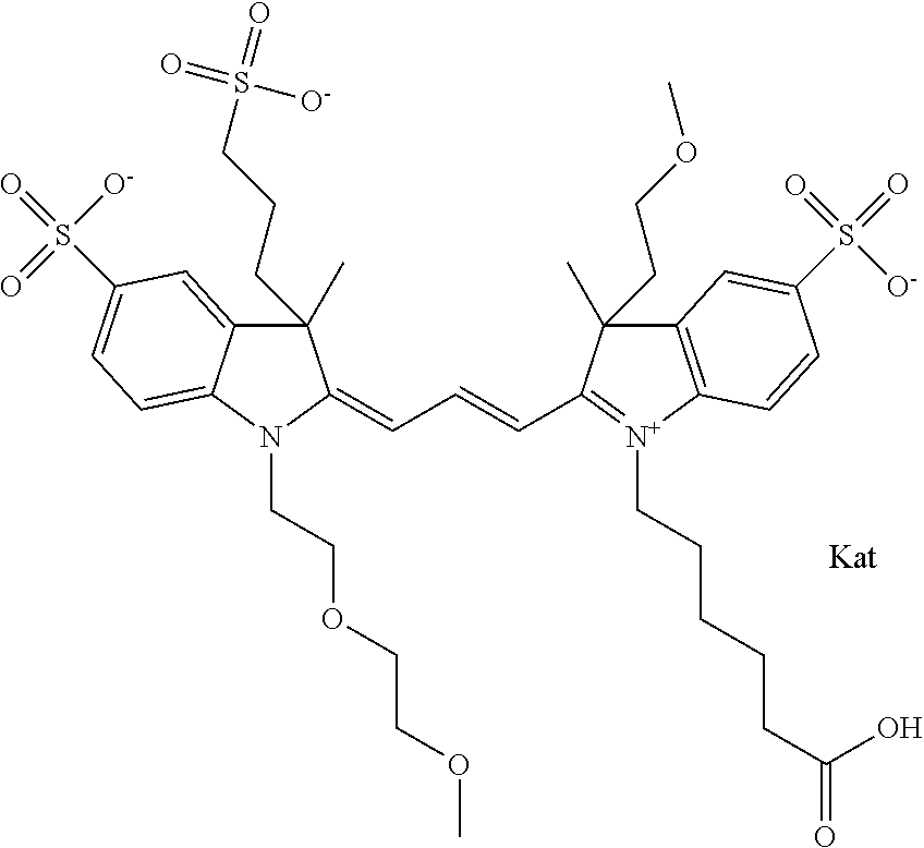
C1(C)(CCCS(=O)(=O)[O-])C2=CC(S(=O)([O-])=O)=CC=C2N(CCOCCOC)C1=CC=CC1=[N+](CCCCCC(=O)O)C2=C(C1(C)CCOC)C=C(S(=O)([O-])=O)C=C2
